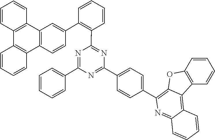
C1=CC=CC2=C1OC1=C(C3=CC=C(C4=NC(C5=CC=CC=C5)=NC(C5=C(C6=CC7=C(C8=C(C9=C7C=CC=C9)C=CC=C8)C=C6)C=CC=C5)=N4)C=C3)N=C3C(=C21)C=CC=C3
